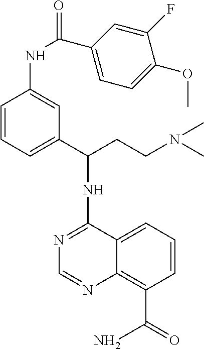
N1=C(NC(CCN(C)C)C2=CC=CC(NC(C3=CC=C(OC)C(F)=C3)=O)=C2)C2=CC=CC(C(=O)N)=C2N=C1
